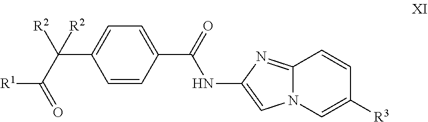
C1=CC(C(NC2=CN3C(=N2)C=CC([R3])=C3)=O)=CC=C1C(C(=O)[R1])([R2])[R2]
